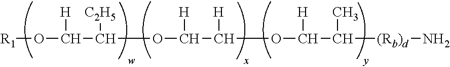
[R1]OC(C(OC(C(OC(C([(Rb)d]N)C)[H])[H])[H])[C2H5])[H]
